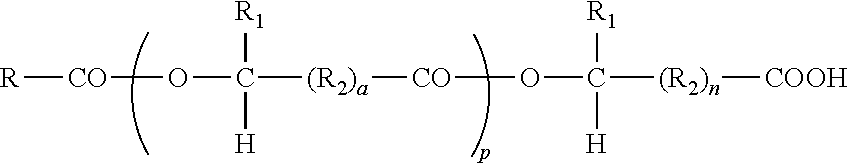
[R][CO]OC([R1])([H])[(R2)a][CO]OC([H])([R1])[(R2)n][COOH]
